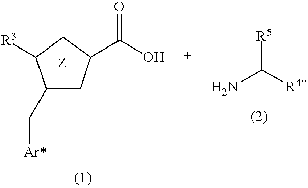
C1(C[Ar*])CC(C(O)=O)CC1[R3].C([R4*])([R5])N
